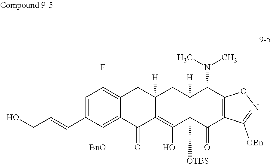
C12=C(F)C=C(C=CCO)C([BnO])=C1C(=O)C1=C(O)C3([OTBS])C([H])(CC1([H])C2)C(N(C)C)C1=C(C3=O)C([OBn])=NO1
